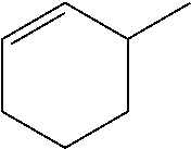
C1=CC(C)CCC1
